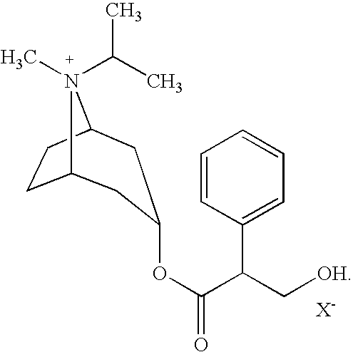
C12CCC(N1(C)C(C)C)CC(OC(C(C[OH])C1=CC=CC=C1)=O)C2
